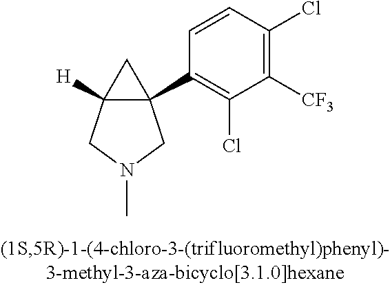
C12([H])C(C3=C(Cl)C([CF3])=C(Cl)C=C3)(C1)CN(C)C2
